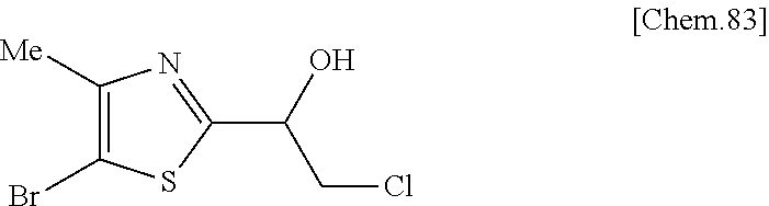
C1([Me])=C(Br)SC(C(CCl)O)=N1
